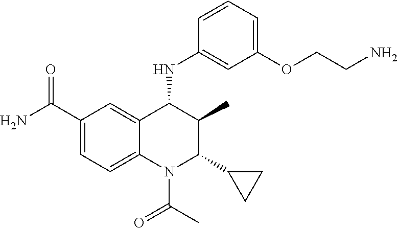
C1(C(N)=O)=CC=C2C(=C1)C(NC1=CC(OCCN)=CC=C1)C(C)C(C1CC1)N2C(C)=O
